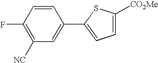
C1([NC])=C(F)C=CC(C2=CC=C([CO2Me])S2)=C1
